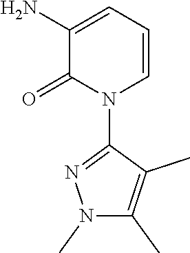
C1=CN(C2=NN(C)C(C)=C2C)C(=O)C(N)=C1
